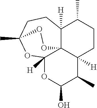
O1C(O)C(C)C2([H])CCC(C)C3([H])C24C1([H])OC(C)(CC3)OO4
